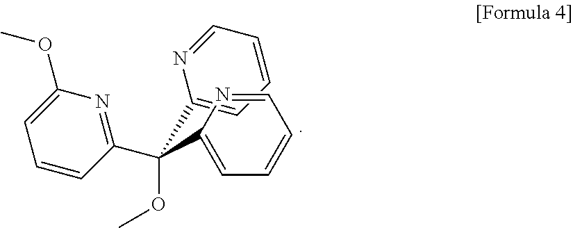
C1(C(C2=CC=CC=N2)(OC)C2=NC(OC)=CC=C2)=CC=CC=N1
